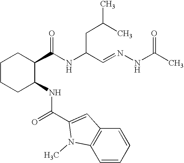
C1CCC(NC(=O)C2=CC3=C(C=CC=C3)N2C)C(C(NC(C=NNC(C)=O)CC(C)C)=O)C1
